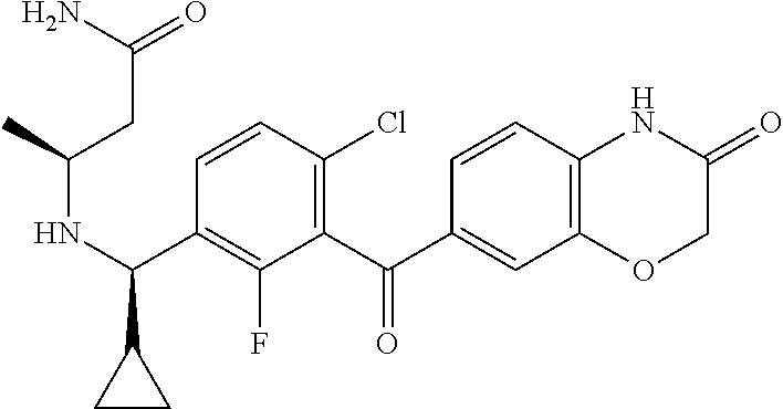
C1=CC(Cl)=C(C(C2=CC3=C(C=C2)NC(=O)CO3)=O)C(F)=C1C(NC(C)CC(=O)N)C1CC1
